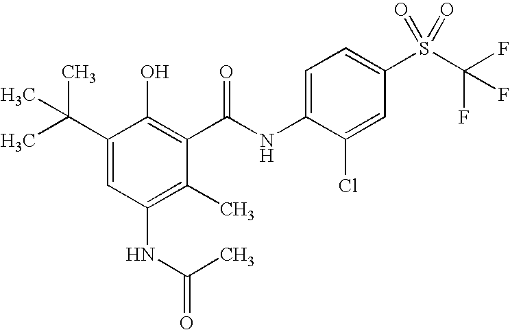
C1(C(C)(C)C)=CC(NC(=O)C)=C(C)C(C(NC2=CC=C(S(C(F)(F)F)(=O)=O)C=C2Cl)=O)=C1O
